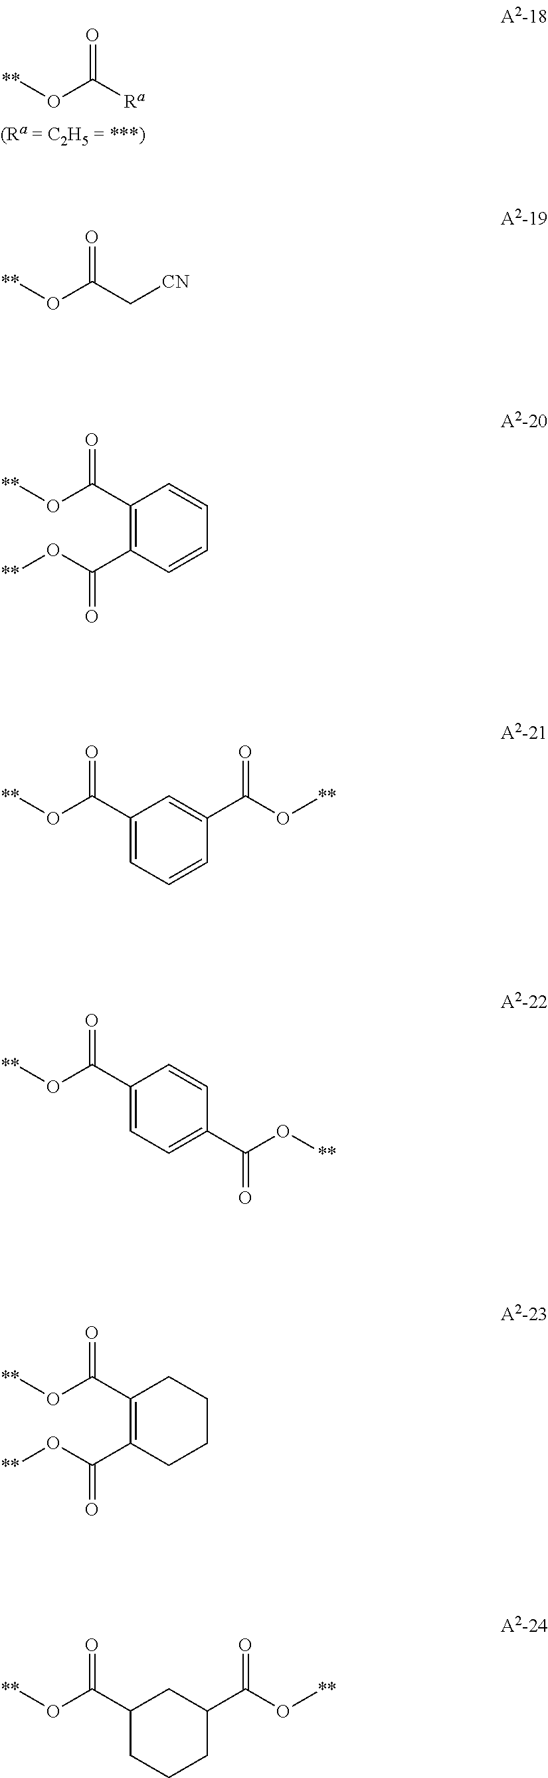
[**]OC([Ra])=O.[**]OC(C[CN])=O.C1(C(O[**])=O)=C(C(O[**])=O)C=CC=C1.C1(C(O[**])=O)=CC=CC(C(O[**])=O)=C1.C1(C(O[**])=O)=CC=C(C(=O)O[**])C=C1.C1(C(O[**])=O)=C(C(O[**])=O)CCCC1.C1(C(O[**])=O)CCCC(C(O[**])=O)C1
